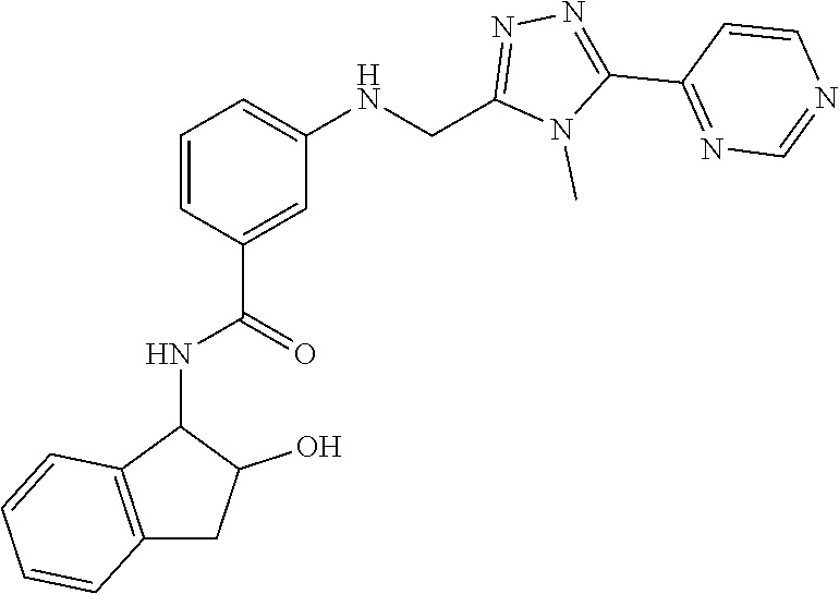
N1=C(C2=NN=C(CNC3=CC=CC(C(NC4C5=C(CC4O)C=CC=C5)=O)=C3)N2C)C=CN=C1
